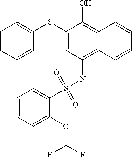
C1(SC2=CC=CC=C2)=CC(NS(C2=CC=CC=C2OC(F)(F)F)(=O)=O)=C2C(=C1O)C=CC=C2
